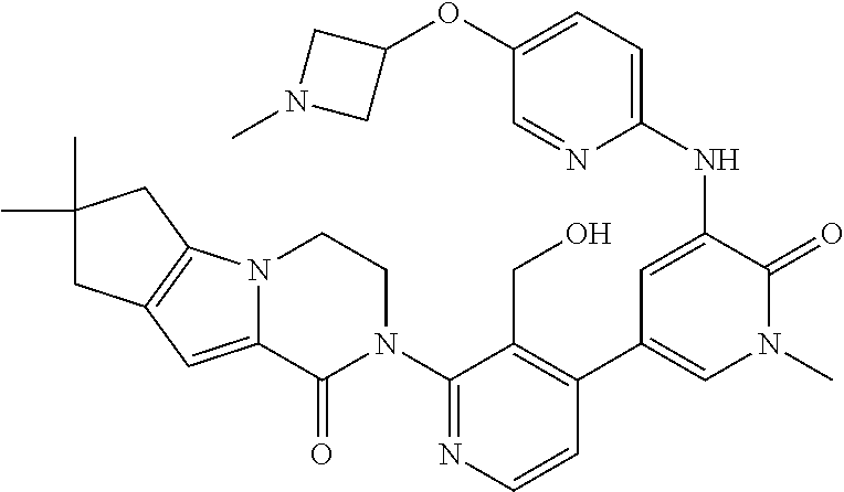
C1(N2CCN3C(=CC4=C3CC(C)(C)C4)C2=O)=NC=CC(C2=CN(C)C(=O)C(NC3=CC=C(OC4CN(C)C4)C=N3)=C2)=C1CO
